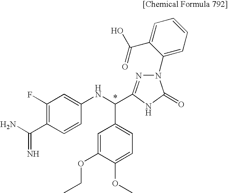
C1(F)=C(C(=N)N)C=CC(NC(C2=CC=C(OC)C(OCC)=C2)C2=NN(C3=CC=CC=C3C(=O)O)C(=O)N2)=C1
